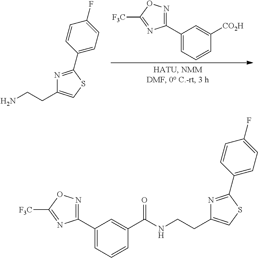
C1(C2=NOC([F3C])=N2)=CC=CC([CO2H])=C1.C1(C2=NC(CCN)=CS2)=CC=C(F)C=C1.C1(C2=NC(CCNC(C3=CC(C4=NOC([F3C])=N4)=CC=C3)=O)=CS2)=CC=C(F)C=C1
